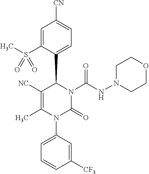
C1=C(S(C)(=O)=O)C(C2C([NC])=C(C)N(C3=CC=CC([CF3])=C3)C(=O)N2C(NN2CCOCC2)=O)=CC=C1[CN]
